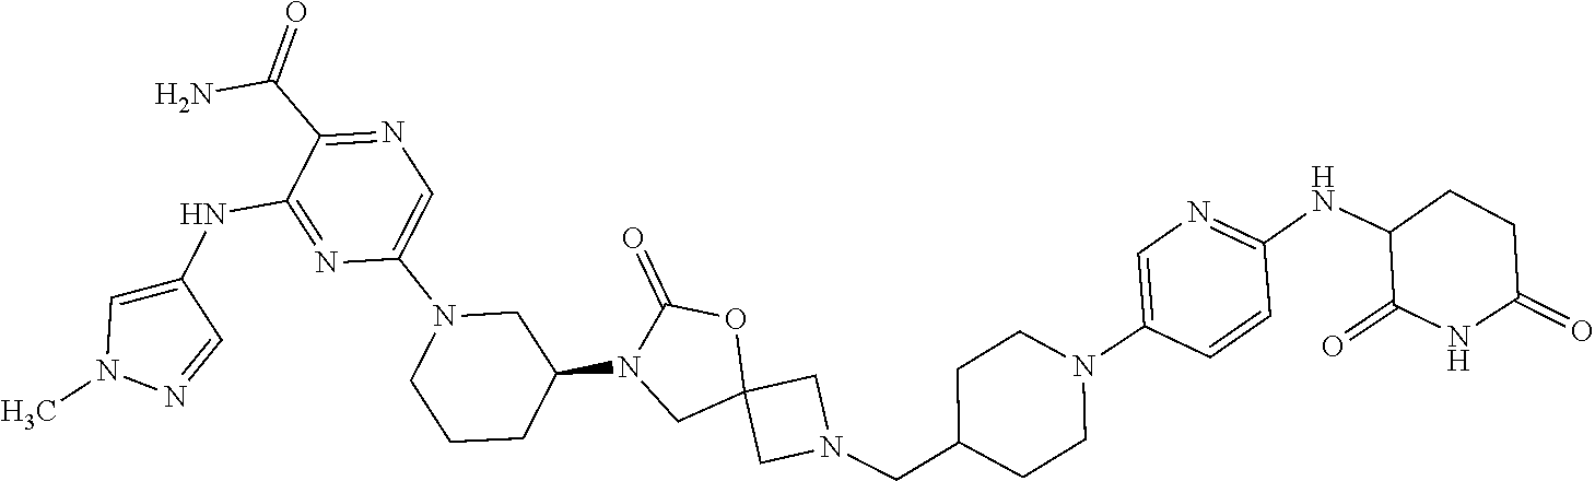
C1C2(CN(CC3CCN(C4=CN=C(NC5CCC(=O)NC5=O)C=C4)CC3)C2)OC(=O)N1C1CCCN(C2=CN=C(C(N)=O)C(NC3=CN(C)N=C3)=N2)C1
